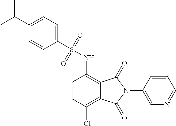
C1=CC(Cl)=C2C(=C1NS(=O)(=O)C1=CC=C(C(C)C)C=C1)C(=O)N(C1=CN=CC=C1)C2=O
